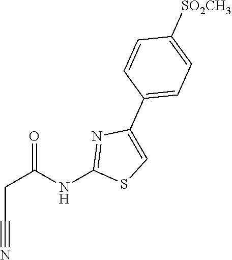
C1(C2=CC=C([SO2CH3])C=C2)=CSC(NC(CC#N)=O)=N1
